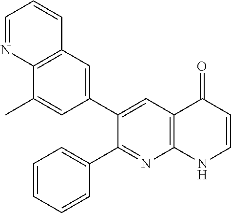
C12=C(C=C(C3=CC4=C(N=C3C3=CC=CC=C3)NC=CC4=O)C=C1C)C=CC=N2
